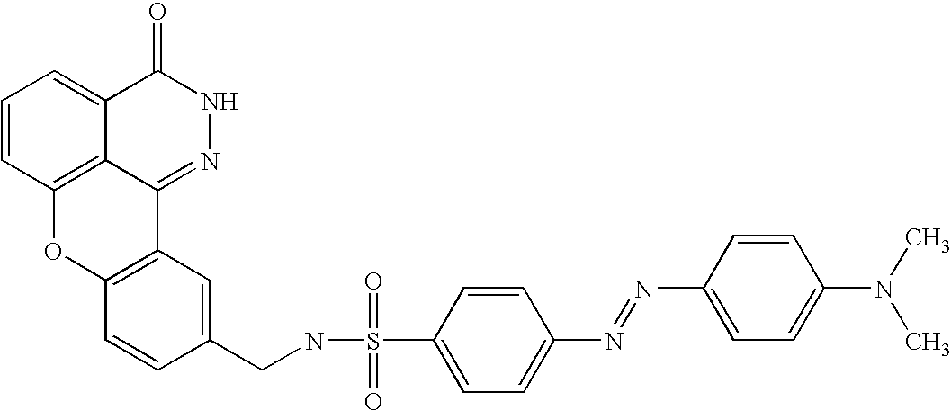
C1=CC2=C3C(=C1)C(=O)NN=C3C1=C(O2)C=CC(CNS(C2=CC=C(N=NC3=CC=C(N(C)C)C=C3)C=C2)(=O)=O)=C1
